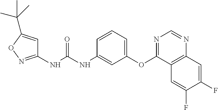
C1(NC(NC2=CC(OC3=NC=NC4=C3C=C(F)C(F)=C4)=CC=C2)=O)=NOC(C(C)(C)C)=C1
